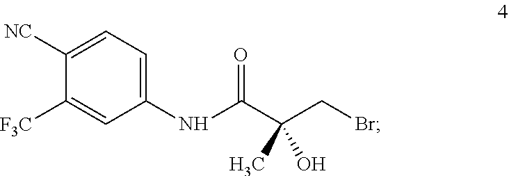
C1(NC(C(CBr)(O)C)=O)=CC=C([NC])C([F3C])=C1
